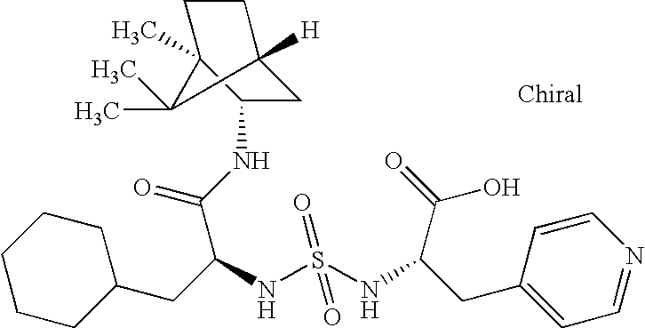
C1C2([H])CCC(C)(C1NC(C(CC1CCCCC1)NS(NC(C(O)=O)CC1=CC=NC=C1)(=O)=O)=O)C2(C)C
